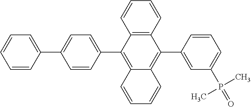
C1=CC(C2=CC=C(C3=C4C(=C(C5=CC(P(=O)(C)C)=CC=C5)C5=C3C=CC=C5)C=CC=C4)C=C2)=CC=C1
